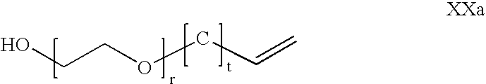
OCCOCC=C
